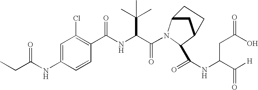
C1=C(NC(CC)=O)C=CC(C(NC(C(=O)N2C3CC(C2C(NC(C([H])=O)CC(O)=O)=O)CC3)C(C)(C)C)=O)=C1Cl
